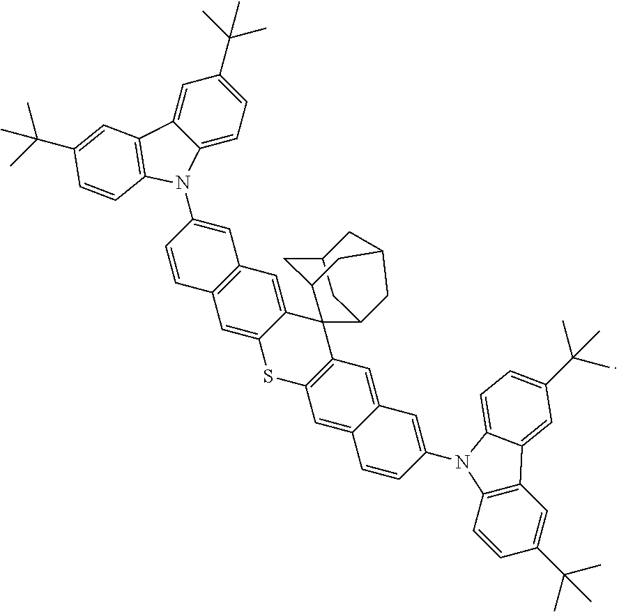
C1=C2C(=CC3=C1C=CC(N1C4=CC=C(C(C)(C)C)C=C4C4=C1C=CC(C(C)(C)C)=C4)=C3)C1(C3=C(S2)C=C2C(=C3)C=C(N3C4=C(C=C(C(C)(C)C)C=C4)C4=CC(C(C)(C)C)=CC=C43)C=C2)C2CC3CC1CC(C3)C2
